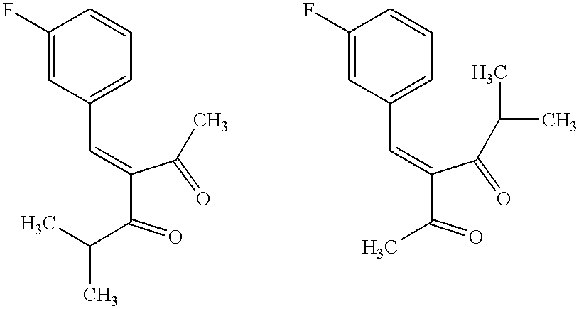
C1(C=C(C(=O)C(C)C)C(=O)C)=CC=CC(F)=C1.C1(C=C(C(=O)C)C(=O)C(C)C)=CC=CC(F)=C1
